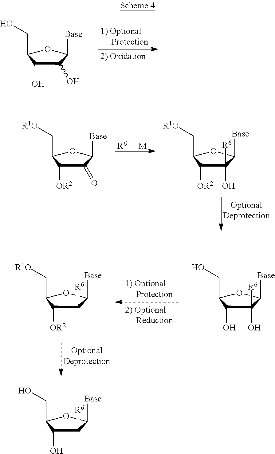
C1(CO)C(O)C(O)C([Base])O1.[R6][M].C1(C[R1O])C([OR2])C(=O)C([Base])O1.C1(C[R1O])C([OR2])C(O)([R6])C([Base])O1.C1(CO)C(O)C(O)([R6])C([Base])O1.C1(C[R1O])C([OR2])C([R6])C([Base])O1.C1(CO)C(O)C([R6])C([Base])O1
